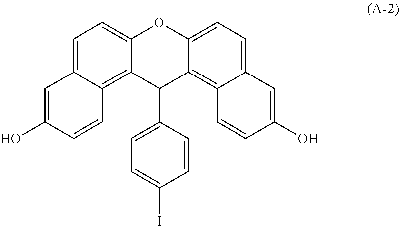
C1(C2=CC=C(I)C=C2)C2=C3C=CC(O)=CC3=CC=C2OC2=CC=C3C=C(O)C=CC3=C12
